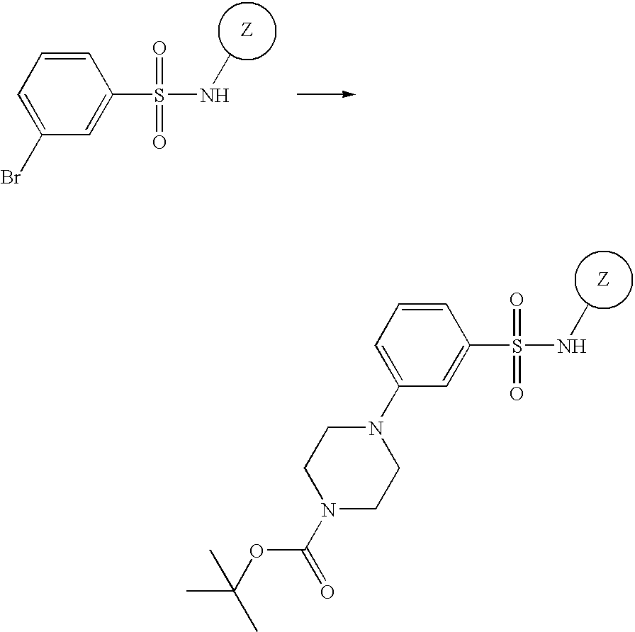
C1=CC(S(NC)(=O)=O)=CC(Br)=C1.C1N(C(OC(C)(C)C)=O)CCN(C2=CC=CC(S(NC)(=O)=O)=C2)C1
